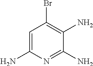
C1=C(N)N=C(N)C(N)=C1Br
